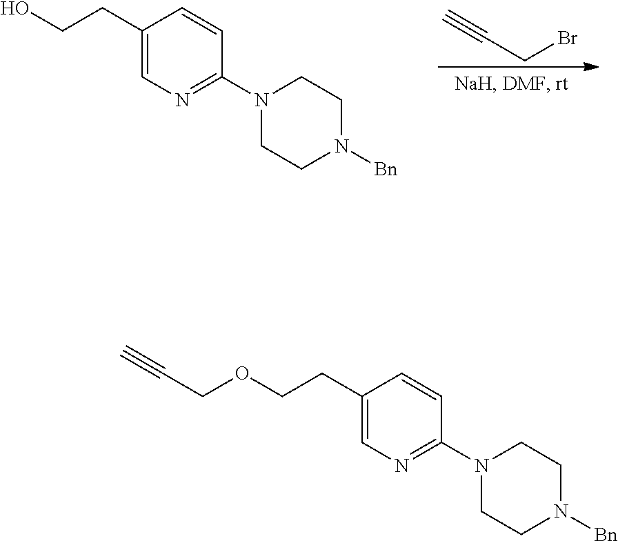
C#CCBr.C1(CCO)=CN=C(N2CCN([Bn])CC2)C=C1.C1(CCOCC#C)=CN=C(N2CCN([Bn])CC2)C=C1
